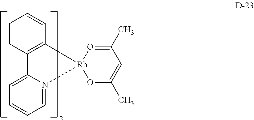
C1=CC2=C(C=C1)[Rh]1(N3=CC=CC=C23)OC(C)=CC(C)=O1
